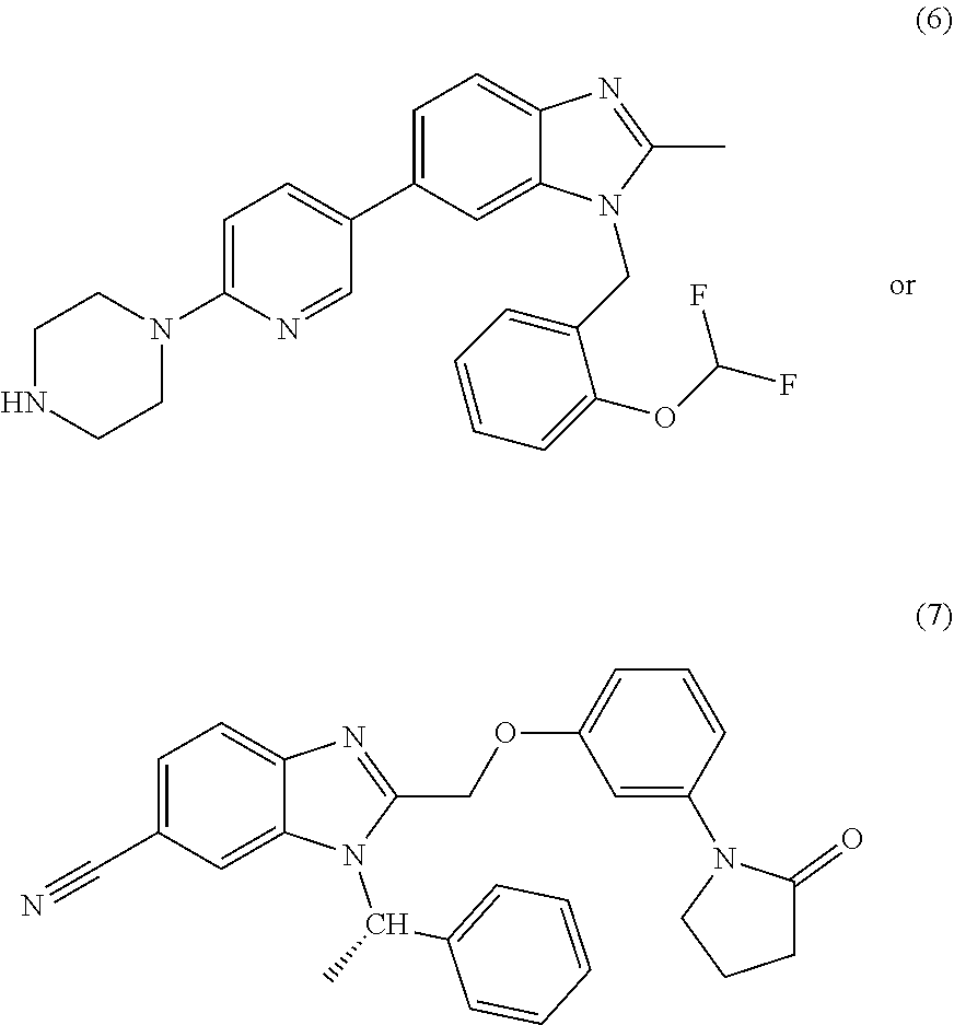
C1=C(C2=CC=C(N3CCNCC3)N=C2)C=C2C(=C1)N=C(C)N2CC1=CC=CC=C1OC(F)F.C1=C(C#N)C=C2C(=C1)N=C(COC1=CC=CC(N3C(=O)CCC3)=C1)N2C(C1=CC=CC=C1)C
